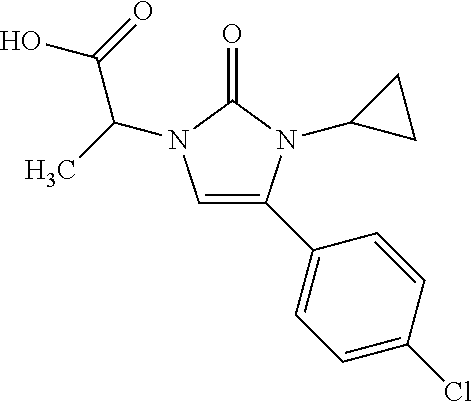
C1=C(C2=CC=C(Cl)C=C2)N(C2CC2)C(=O)N1C(C(O)=O)C
